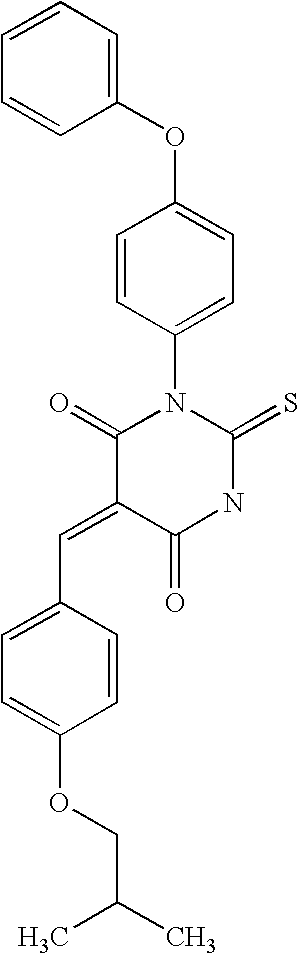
C1(OC2=CC=C(N3C(=O)C(=CC4=CC=C(OCC(C)C)C=C4)C(=O)NC3=S)C=C2)=CC=CC=C1
